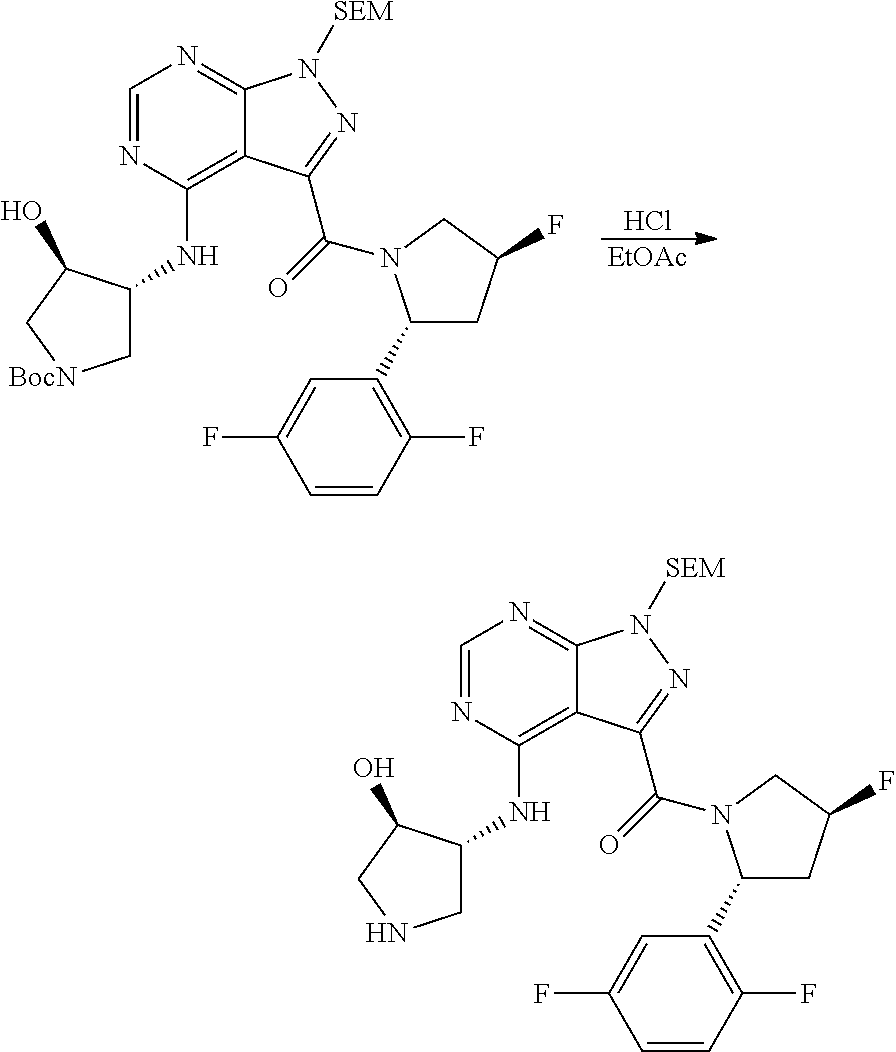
Cl.[EtOAc].C12=C(NC3C[BocN]CC3O)N=CN=C1N([SEM])N=C2C(=O)N1C(C2=C(F)C=CC(F)=C2)CC(F)C1.C12=C(NC3CNCC3O)N=CN=C1N([SEM])N=C2C(=O)N1C(C2=C(F)C=CC(F)=C2)CC(F)C1
